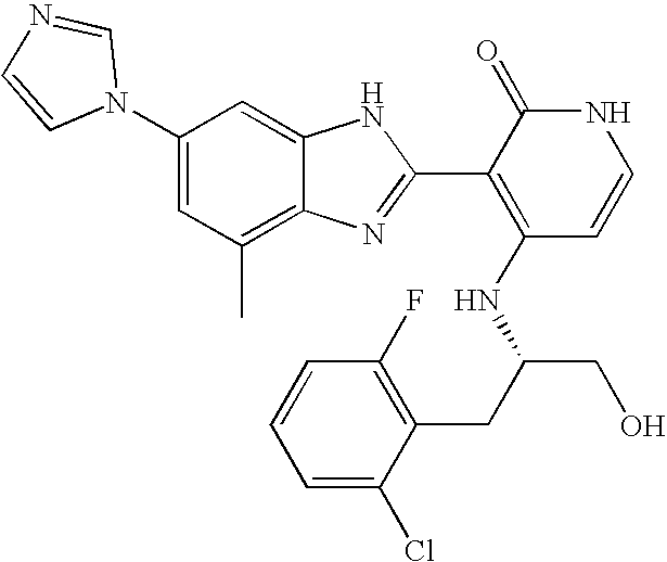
C1(C)=C2C(=CC(N3C=NC=C3)=C1)NC(C1=C(NC(CO)CC3=C(F)C=CC=C3Cl)C=CNC1=O)=N2
